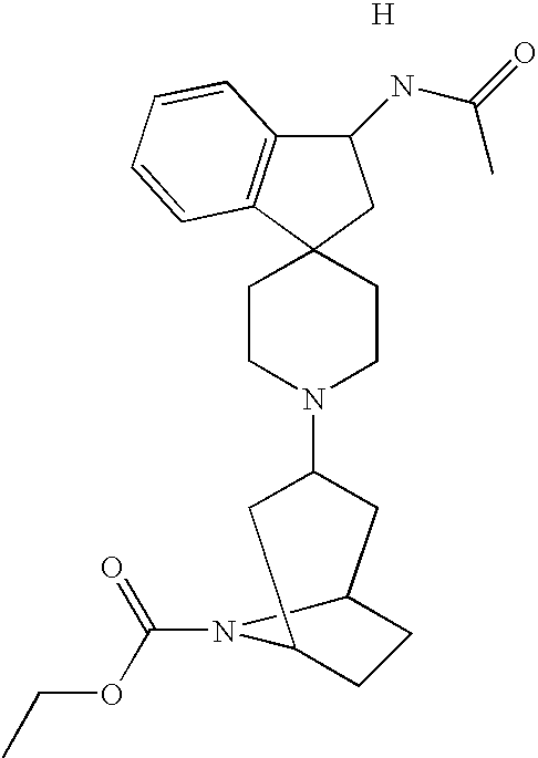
C1(NC(C)=O)C2=C(C3(C1)CCN(C1CC4CCC(C1)N4C(=O)OCC)CC3)C=CC=C2.[H]
